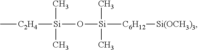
[C2H4]([Si](O[Si]([C6H12][Si(OCH3)3])(C)C)(C)C)C
